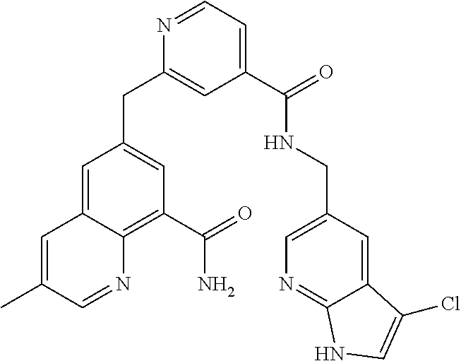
C1=C2C(=C(C(=O)N)C=C1CC1=CC(C(=O)NCC3=CN=C4C(=C3)C(Cl)=CN4)=CC=N1)N=CC(C)=C2
